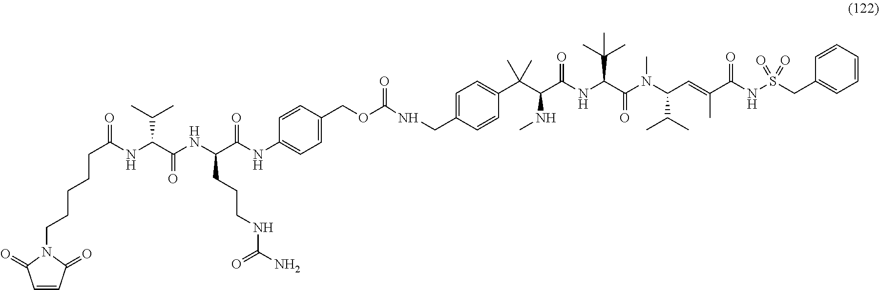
C1=C(CNC(OCC2=CC=C(NC(=O)C(CCCNC(N)=O)NC(=O)C(NC(CCCCCN3C(=O)C=CC3=O)=O)C(C)C)C=C2)=O)C=CC(C(C(NC)C(NC(C(C)(C)C)C(=O)N(C(C(C)C)C=C(C)C(NS(CC2=CC=CC=C2)(=O)=O)=O)C)=O)(C)C)=C1
